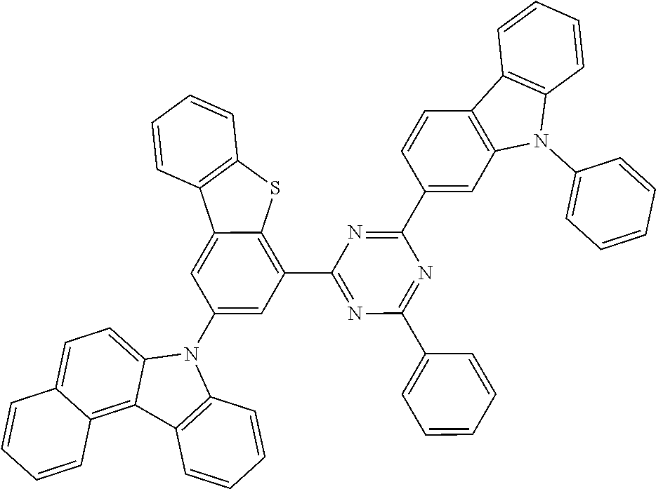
C1(C2=CC3=C(C=C2)C2=C(N3C3=CC=CC=C3)C=CC=C2)=NC(C2=C3C(=CC(N4C5=CC=C6C(=C5C5=C4C=CC=C5)C=CC=C6)=C2)C2=C(S3)C=CC=C2)=NC(C2=CC=CC=C2)=N1
